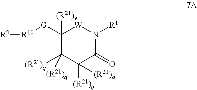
C1([G][R10][R9])([(R21)v])C([(R21)q])([(R21)q])C([(R21)q])([(R21)q])C(=O)N([R1])[W]1
